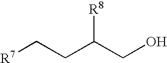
[R7]CCC(CO)[R8]
